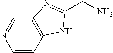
C1=CC2=C(C=N1)N=C(CN)N2
